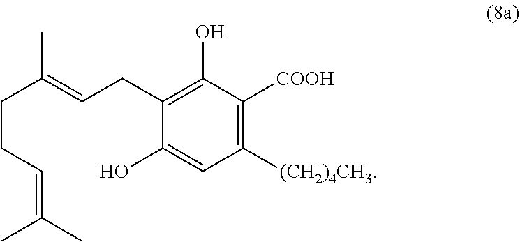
C1([(CH2)4CH3])=C([COOH])C(O)=C(CC=C(C)CCC=C(C)C)C(O)=C1
